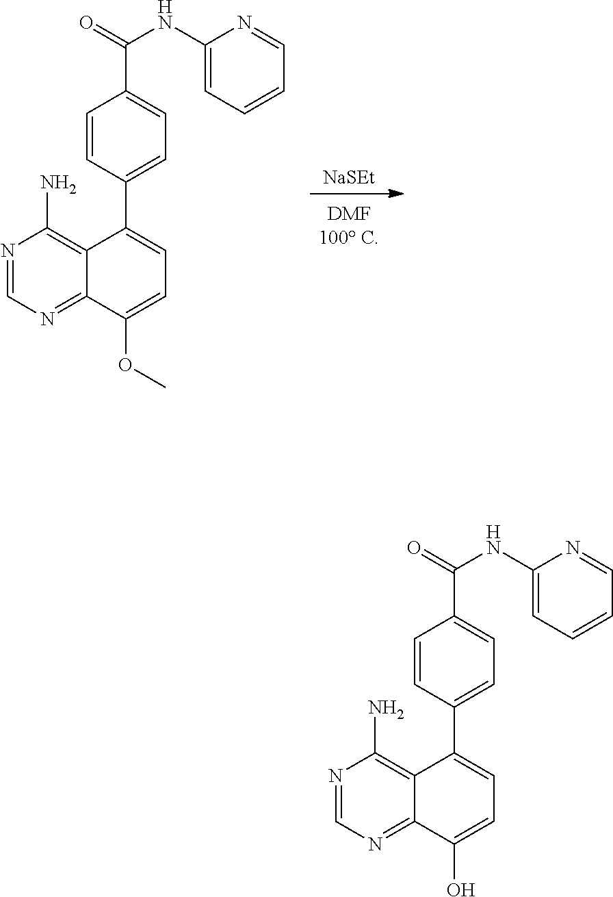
[NaSEt].N1=CN=C2C(=C1N)C(C1=CC=C(C(=O)NC3=CC=CC=N3)C=C1)=CC=C2OC.N1=CN=C2C(=C1N)C(C1=CC=C(C(=O)NC3=CC=CC=N3)C=C1)=CC=C2O
